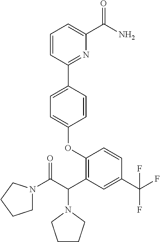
C1=CC(C2=NC(C(N)=O)=CC=C2)=CC=C1OC1=C(C(C(=O)N2CCCC2)N2CCCC2)C=C(C(F)(F)F)C=C1
